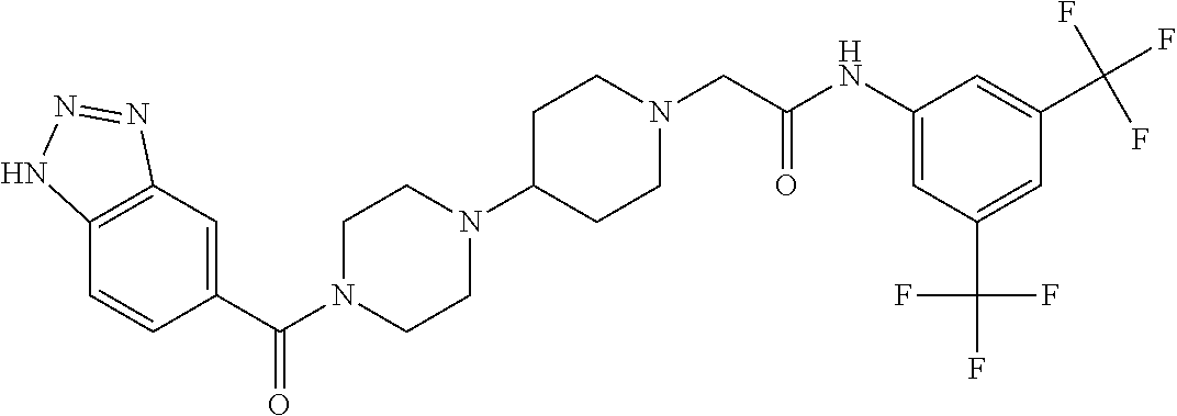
C12=C(C=C(C(N3CCN(C4CCN(CC(NC5=CC(C(F)(F)F)=CC(C(F)(F)F)=C5)=O)CC4)CC3)=O)C=C1)N=NN2
